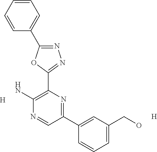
[H].NC1=C(C2=NN=C(C3=CC=CC=C3)O2)N=C(C2=CC(CO)=CC=C2)C=N1.[H]
